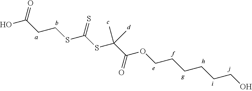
OC(CCSC(SC(C(OCCCCCCO)=O)(C)C)=S)=O
